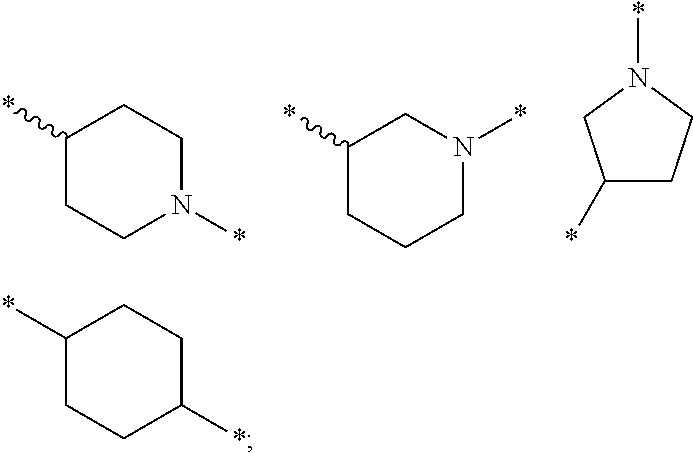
C1(*)CCN(*)CC1.C1(*)CCCN(*)C1.C1(*)CCN(*)C1.C1(*)CCC(*)CC1
